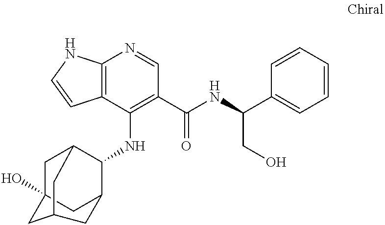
C12=C(C(NC3C4CC5(O)CC3CC(C5)C4)=C(C(NC(C3=CC=CC=C3)CO)=O)C=N1)C=CN2
